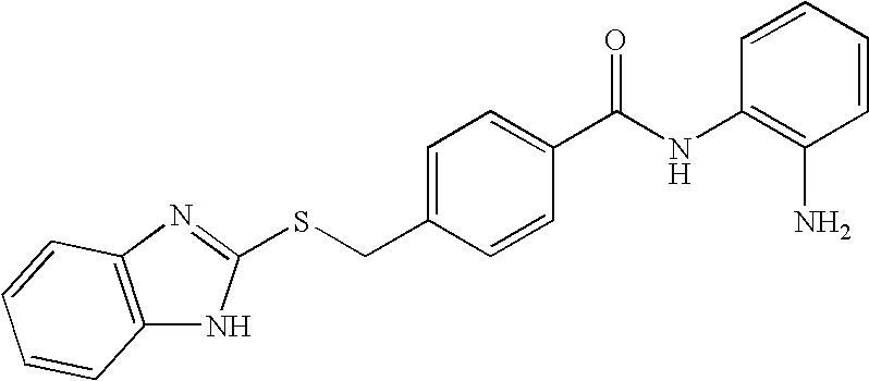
C1=CC(NC(C2=CC=C(CSC3=NC4=C(N3)C=CC=C4)C=C2)=O)=C(N)C=C1
